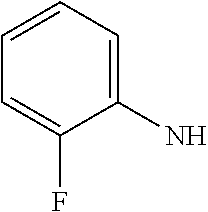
C1(N)=CC=CC=C1F
